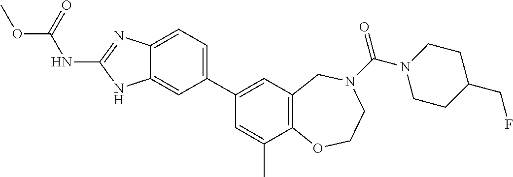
C12=CC=C(C3=CC4=C(C(C)=C3)OCCN(C(=O)N3CCC(CF)CC3)C4)C=C1NC(NC(OC)=O)=N2
